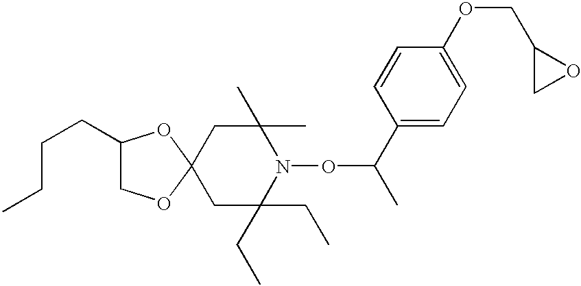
C1C(CC)(CC)N(OC(C)C2=CC=C(OCC3CO3)C=C2)C(C)(C)CC12OCC(CCCC)O2
